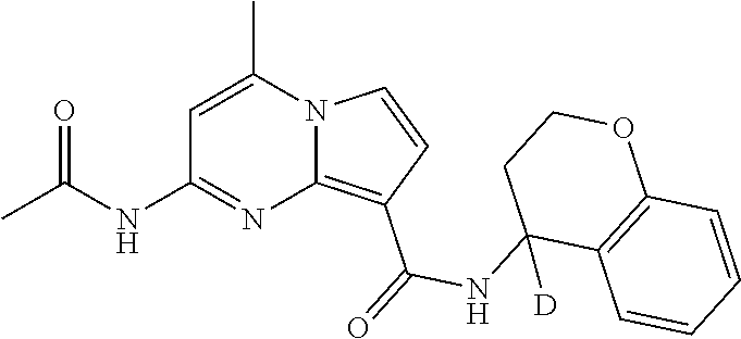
C1=C(C)N2C(=C(C(=O)NC3([D])C4=C(OCC3)C=CC=C4)C=C2)N=C1NC(C)=O
